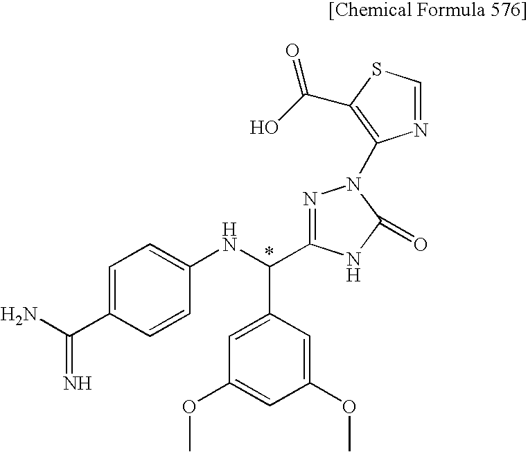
C1=C(C(=N)N)C=CC(NC(C2=CC(OC)=CC(OC)=C2)C2=NN(C3=C(C(O)=O)SC=N3)C(=O)N2)=C1
